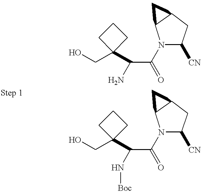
C(C(N1C([CN])CC2C1C2)=O)(N)C1(CO)CCC1.C(C(N1C([CN])CC2C1C2)=O)(N[Boc])C1(CO)CCC1
